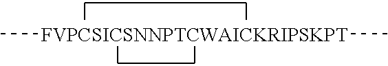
C[FVPCSICSNNPTCWAICKRIPSKPT]C
